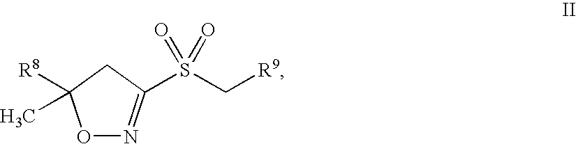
O1N=C(S(C[R9])(=O)=O)CC1([R8])C
